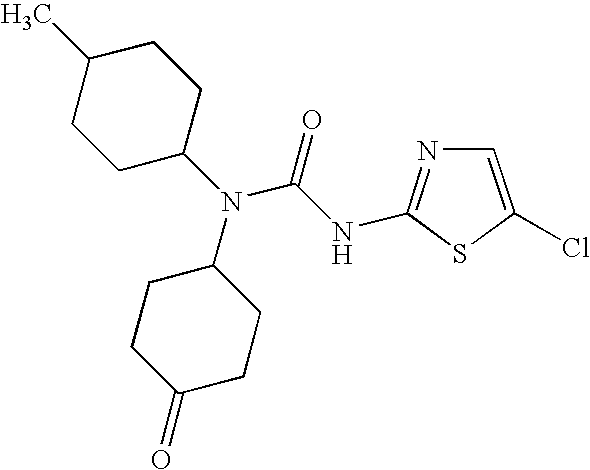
C1=C(Cl)SC(NC(N(C2CCC(C)CC2)C2CCC(=O)CC2)=O)=N1
